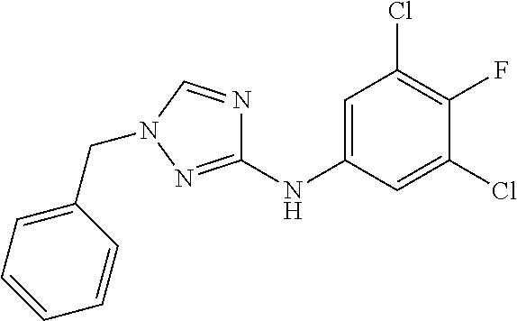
C1=C(NC2=NN(CC3=CC=CC=C3)C=N2)C=C(Cl)C(F)=C1Cl
